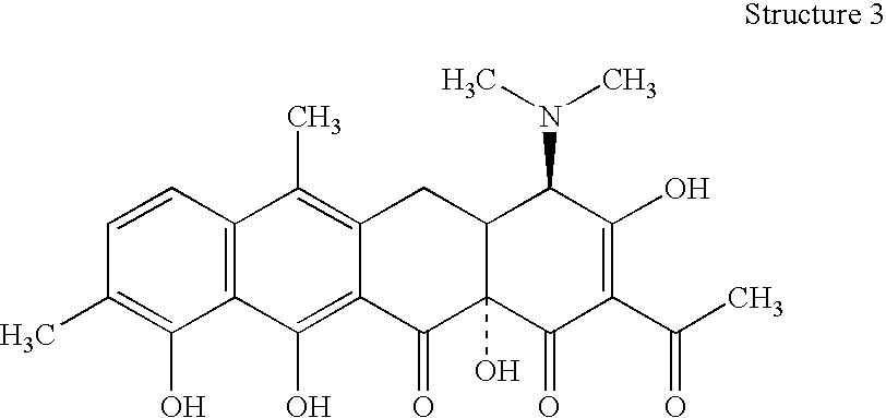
C1=CC2=C(C(O)=C1C)C(O)=C1C(=C2C)CC2C(O)(C1=O)C(=O)C(C(C)=O)=C(O)C2N(C)C
